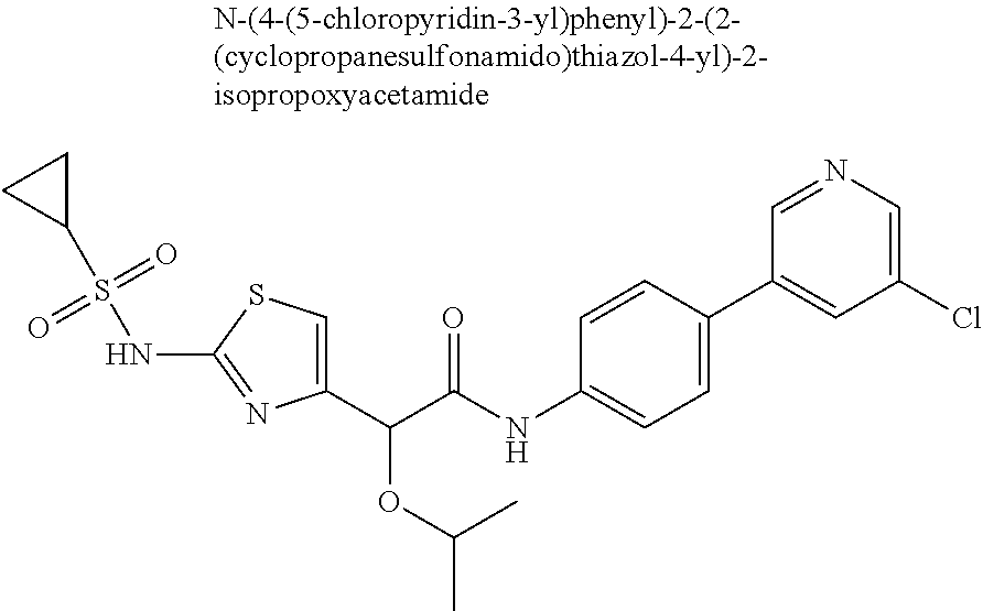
C1(C(C(NC2=CC=C(C3=CC(Cl)=CN=C3)C=C2)=O)OC(C)C)=CSC(NS(C2CC2)(=O)=O)=N1
